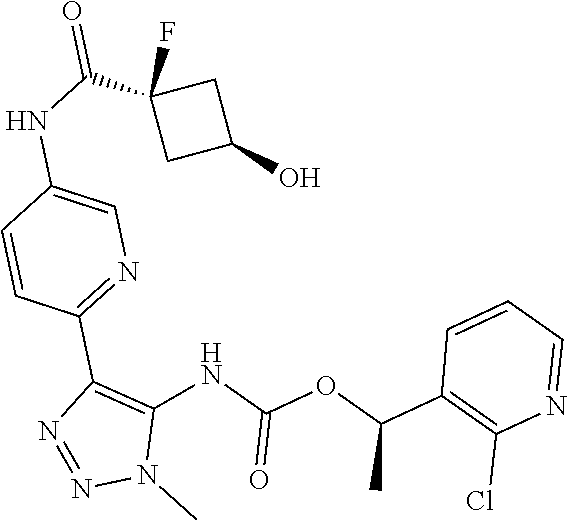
C1=CC=NC(Cl)=C1C(OC(NC1=C(C2=NC=C(NC(=O)C3(F)CC(O)C3)C=C2)N=NN1C)=O)C
